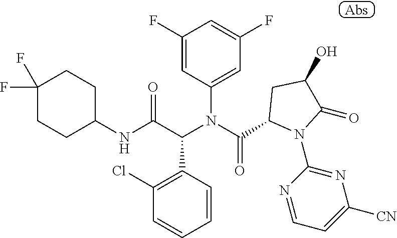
C1(F)=CC(N(C(C2N(C3=NC([CN])=CC=N3)C(=O)C(O)C2)=O)C(C(NC2CCC(F)(F)CC2)=O)C2=C(Cl)C=CC=C2)=CC(F)=C1
